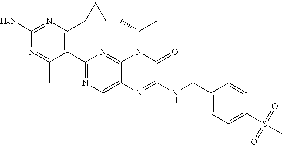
C1(N)=NC(C2CC2)=C(C2=NC=C3C(=N2)N(C(C)CC)C(=O)C(NCC2=CC=C(S(C)(=O)=O)C=C2)=N3)C(C)=N1
